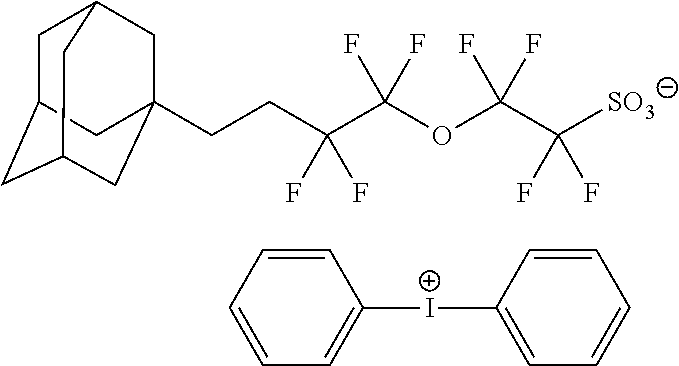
C1C2CC3CC(CCC(C(OC(C(F)(F)[SO3])(F)F)(F)F)(F)F)(CC1C3)C2.[I+](C1=CC=CC=C1)C1=CC=CC=C1
